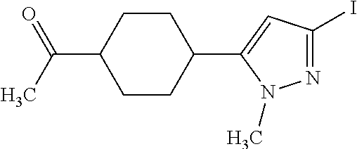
C1CC(C(C)=O)CCC1C1=CC(I)=NN1C
